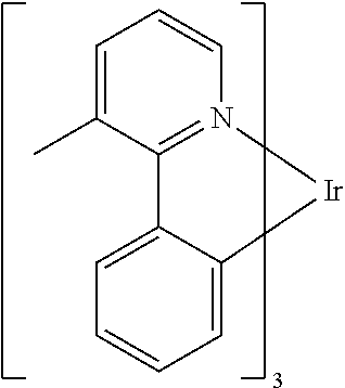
C1=C(C)C2=N(C=C1)[Ir]C1=CC=CC=C21
